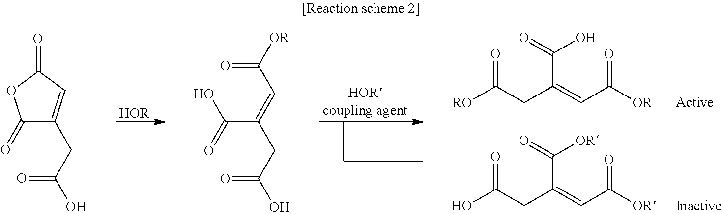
[HOR].[RO]C(CC(=CC([OR])=O)C(=O)O)=O.OC(CC(=CC([OR])=O)C(=O)[OR])=O.C1(=O)C(CC(O)=O)=CC(=O)O1.C(C(=CC([OR])=O)CC(O)=O)(=O)O
